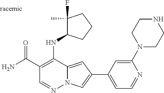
O=C(C1=C(NC2C(F)(C)CCC2)C2=CC(C3=CC=NC(N4CCNCC4)=C3)=CN2N=C1)N
